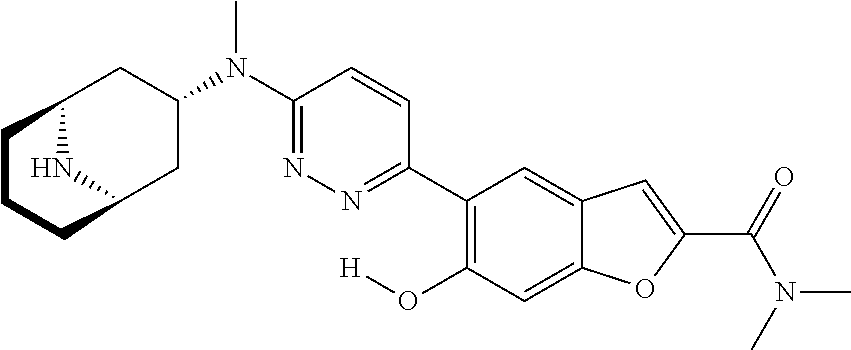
C12NC(CC(N(C3=NN=C(C4=C(O[H])C=C5C(=C4)C=C(C(=O)N(C)C)O5)C=C3)C)C1)CCC2
